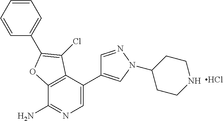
C12=C(C(C3=CN(C4CCNCC4)N=C3)=CN=C1N)C(Cl)=C(C1=CC=CC=C1)O2.Cl
